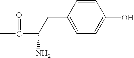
CC(C(N)CC1=CC=C(O)C=C1)=O
